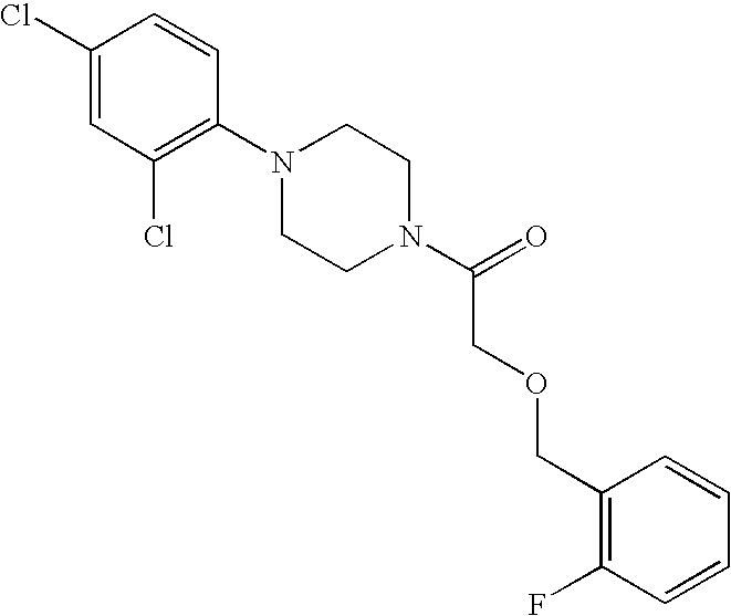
C1(Cl)=CC(Cl)=C(N2CCN(C(=O)COCC3=C(F)C=CC=C3)CC2)C=C1
